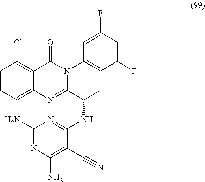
C1=CC=C2C(=C1Cl)C(=O)N(C1=CC(F)=CC(F)=C1)C(C(C)NC1=NC(N)=NC(N)=C1C#N)=N2
